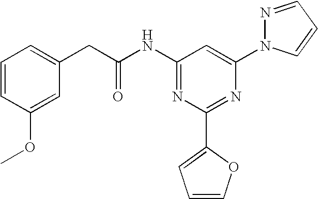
C1=CC(OC)=CC(CC(NC2=NC(C3=CC=CO3)=NC(N3N=CC=C3)=C2)=O)=C1
